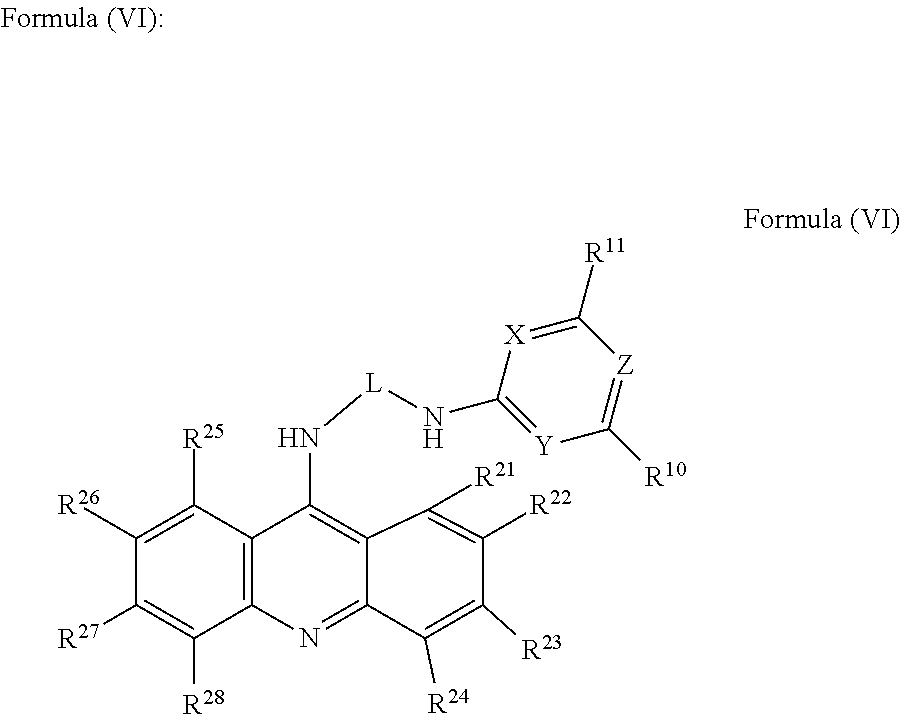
C12=C(C([R25])=C([R26])C([R27])=C1[R28])C(N[L]NC1=[Y]C([R10])=[Z]C([R11])=[X]1)=C1C(=N2)C([R24])=C([R23])C([R22])=C1[R21]
